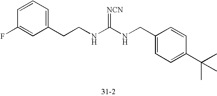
C(NC(NCC1=CC=C(C(C)(C)C)C=C1)=[NCN])CC1=CC=CC(F)=C1
